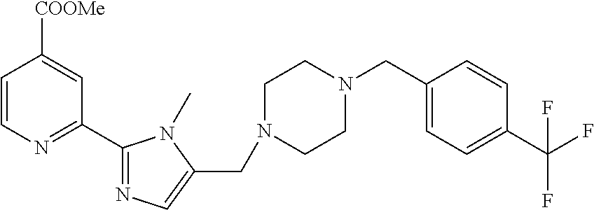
C1=CN=C(C2=NC=C(CN3CCN(CC4=CC=C(C(F)(F)F)C=C4)CC3)N2C)C=C1[COOMe]
